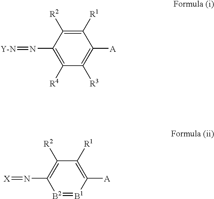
C1([R1])=C([R2])C(N=[Y-N])=C([R4])C([R3])=C1[A].C1([R1])=C([A])[B1]=[B2]C(N=[X])=C1[R2]
